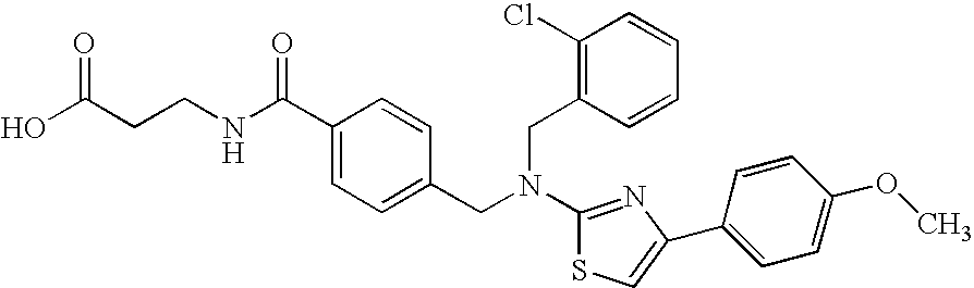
C(CCNC(C1=CC=C(CN(CC2=C(Cl)C=CC=C2)C2=NC(C3=CC=C(OC)C=C3)=CS2)C=C1)=O)(O)=O
